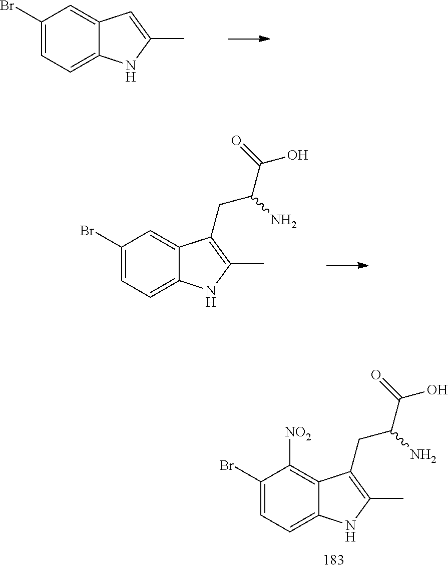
C1(Br)=CC=C2C(=C1)C=C(C)N2.C1(Br)=CC=C2C(=C1)C(CC(C(=O)O)N)=C(C)N2.C1(Br)=CC=C2C(=C1[NO2])C(CC(C(=O)O)N)=C(C)N2
